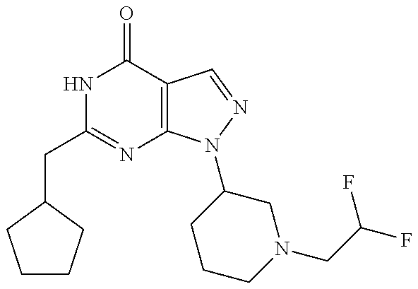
C(C1=NC2=C(C(=O)N1)C=NN2C1CCCN(CC(F)F)C1)C1CCCC1
